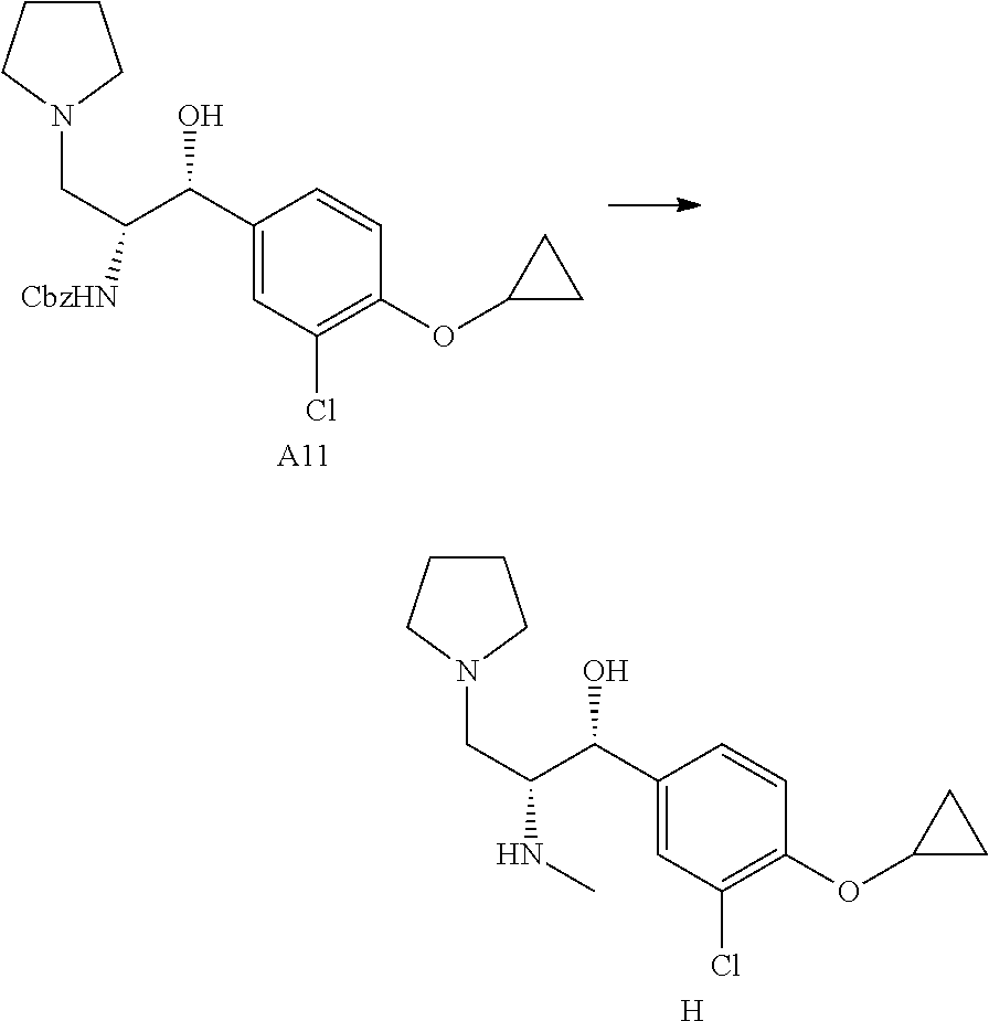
C1(C(C(CN2CCCC2)[CbzHN])O)=CC(Cl)=C(OC2CC2)C=C1.[A11].C1(C(C(CN2CCCC2)NC)O)=CC(Cl)=C(OC2CC2)C=C1.[H]
